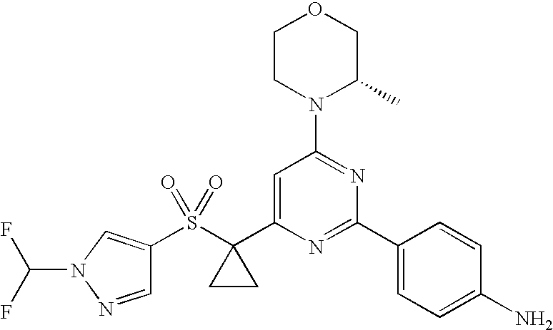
C1=NN(C(F)F)C=C1S(C1(C2=CC(N3C(C)COCC3)=NC(C3=CC=C(N)C=C3)=N2)CC1)(=O)=O
